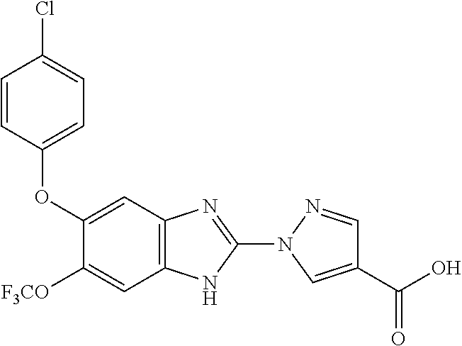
C1(OC2=CC=C(Cl)C=C2)=CC2=C(C=C1[F3CO])NC(N1C=C(C(O)=O)C=N1)=N2
